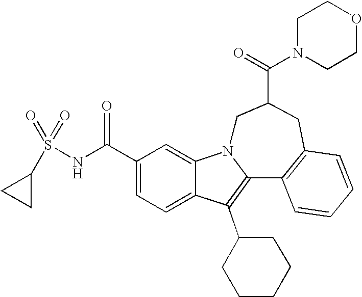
C1(C(NS(C2CC2)(=O)=O)=O)=CC=C2C(=C1)N1C(=C2C2CCCCC2)C2=C(CC(C(N3CCOCC3)=O)C1)C=CC=C2
